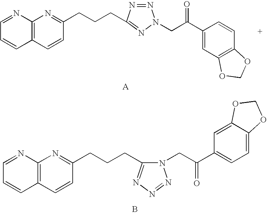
C1=NC2=C(C=C1)C=CC(CCCC1=NN(CC(C3=CC4=C(C=C3)OCO4)=O)N=N1)=N2.C1=NC2=C(C=C1)C=CC(CCCC1=NN=NN1CC(C1=CC=C3C(=C1)OCO3)=O)=N2.B
